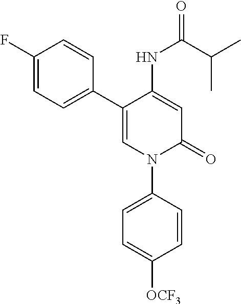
C1=C(NC(=O)C(C)C)C(C2=CC=C(F)C=C2)=CN(C2=CC=C([OCF3])C=C2)C1=O
